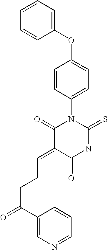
C1(OC2=CC=C(N3C(=O)C(=CCCC(=O)C4=CN=CC=C4)C(=O)NC3=S)C=C2)=CC=CC=C1
